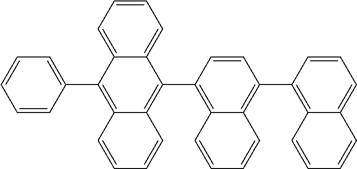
C1=CC(C2=C3C(=C(C4=C5C(=C(C6=C7C(=CC=C6)C=CC=C7)C=C4)C=CC=C5)C4=CC=CC=C24)C=CC=C3)=CC=C1
